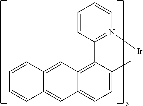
C1=CC=CC(C2=C3C(=CC=C2C)C=C2C(=C3)C=CC=C2)=N1[Ir]
